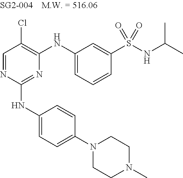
C1=NC(NC2=CC=C(N3CCN(C)CC3)C=C2)=NC(NC2=CC=CC(S(NC(C)C)(=O)=O)=C2)=C1Cl
